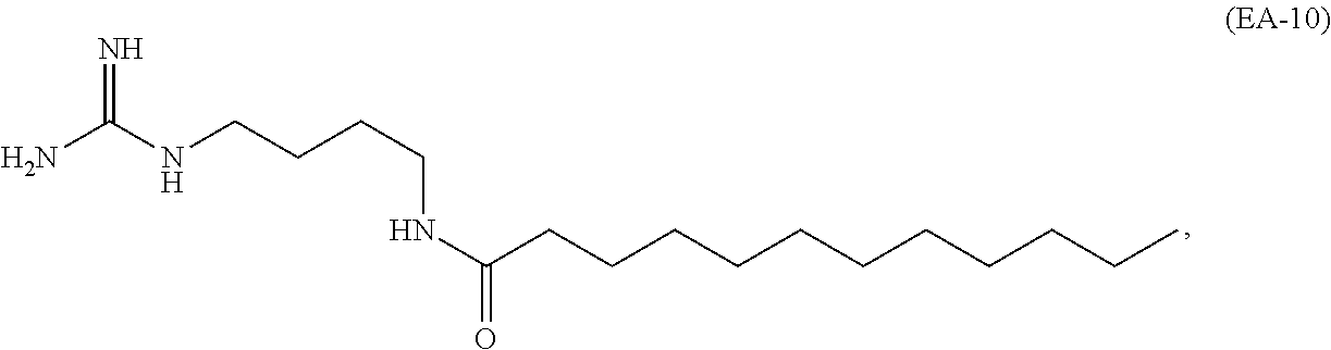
N(CCCCNC(=O)CCCCCCCCCCC)C(N)=N
